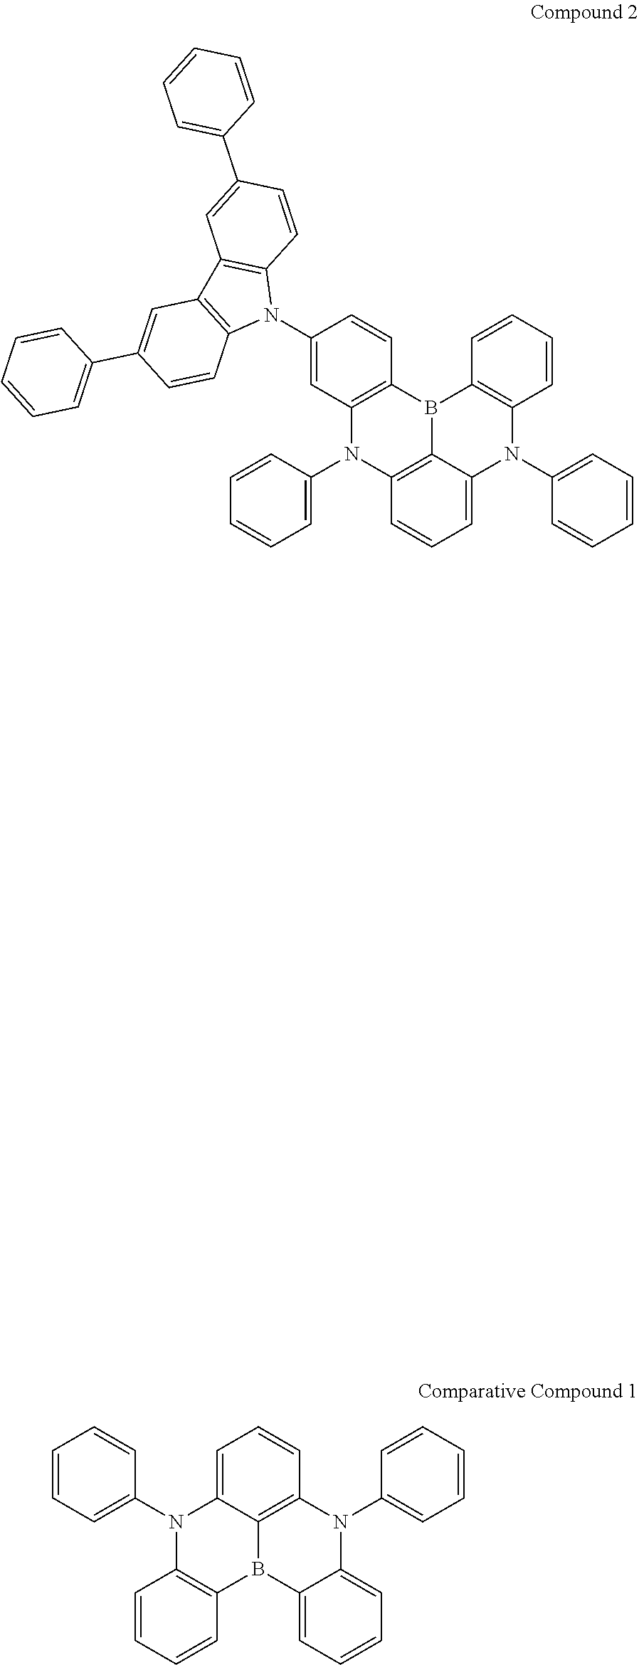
C1=CC=C2C(=C1)B1C3=C(N2C2=CC=CC=C2)C=CC=C3N(C2=CC=CC=C2)C2=C1C=CC=C2.C1=CC2=C(C=C1N1C3=C(C4=C1C=CC(C1=CC=CC=C1)=C4)C=C(C1=CC=CC=C1)C=C3)N(C1=CC=CC=C1)C1=C3B2C2=C(N(C4=CC=CC=C4)C3=CC=C1)C=CC=C2
